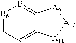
[B6]1=CC=C2C(=[B5]1)[A9][A10][A11]2
